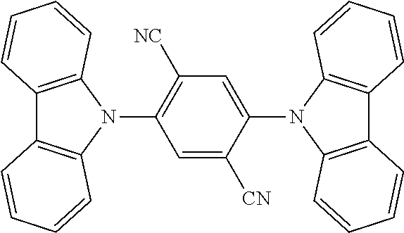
C1=C([CN])C(N2C3=C(C4=C2C=CC=C4)C=CC=C3)=CC([NC])=C1N1C2=C(C3=C1C=CC=C3)C=CC=C2
